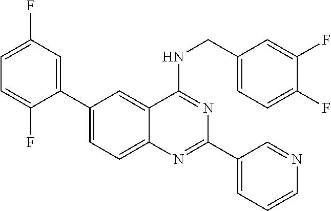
C1=C(C2=CC(F)=CC=C2F)C=C2C(=C1)N=C(C1=CC=CN=C1)N=C2NCC1=CC=C(F)C(F)=C1
